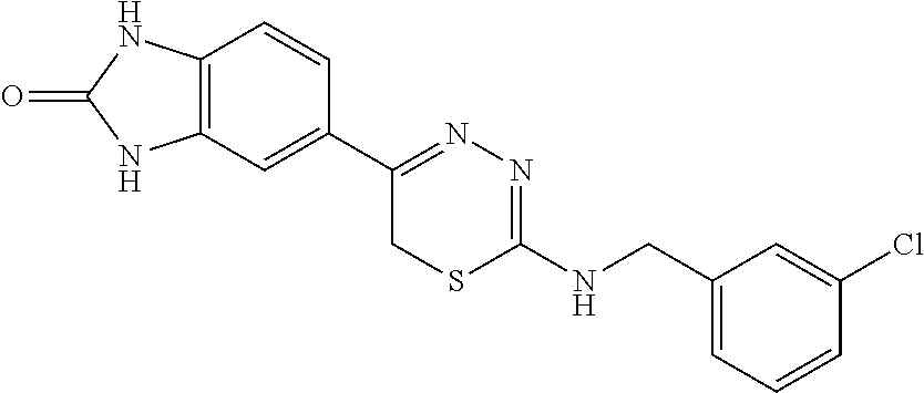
C12=C(C=C(C3=NN=C(NCC4=CC=CC(Cl)=C4)SC3)C=C1)NC(=O)N2
